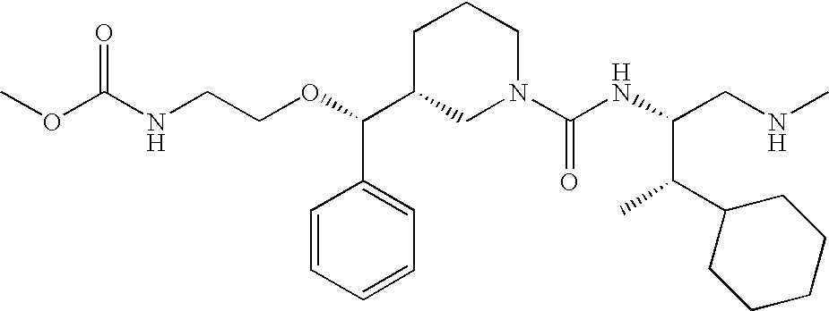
O=C(NCCOC(C1CN(C(NC(CNC)C(C2CCCCC2)C)=O)CCC1)C1=CC=CC=C1)OC
